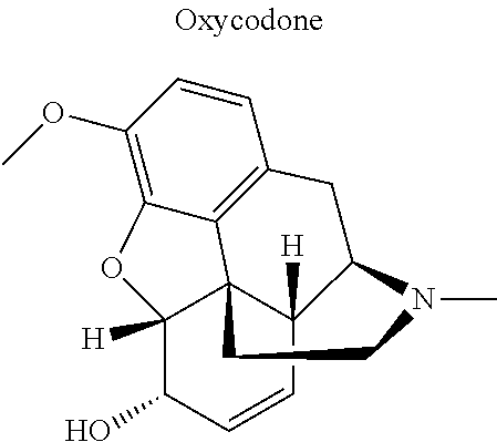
C1(OC)=C2C3=C(C=C1)CC1C4([H])C3(C([H])(O2)C(O)C=C4)CCN1C
